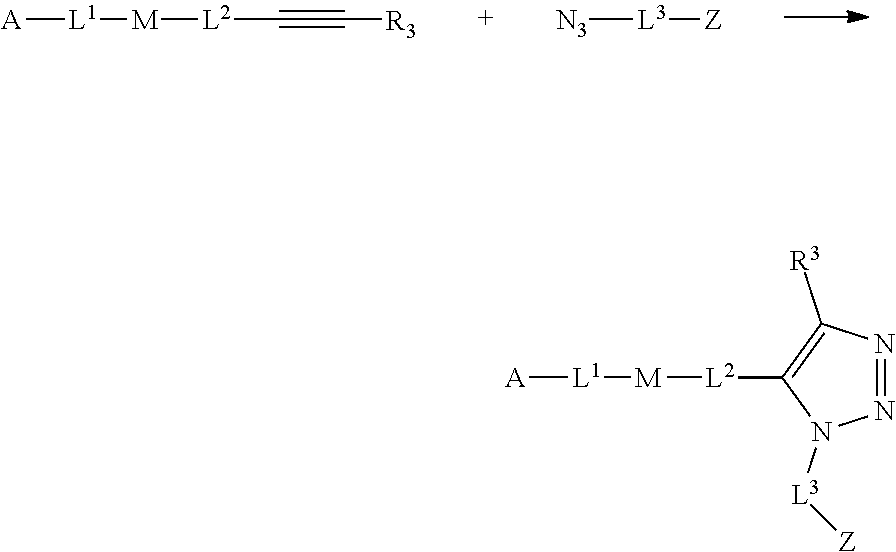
[A][L1][M][L2]C#C[R3].[N3][L3][Z].[A][L1][M][L2]C1=C([R3])N=NN1[L3][Z]
